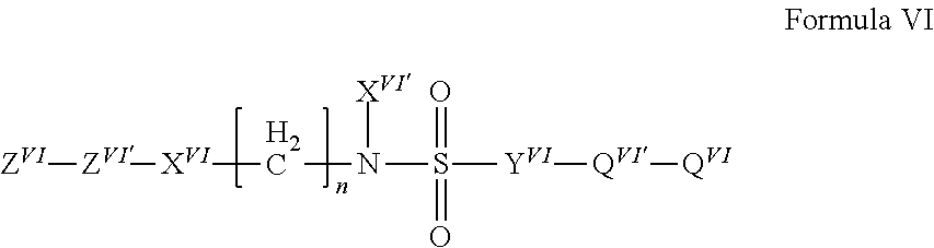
[XVI](CN([XVI])S([Y][QVI][QVI])(=O)=O)[ZVI][ZVI]
